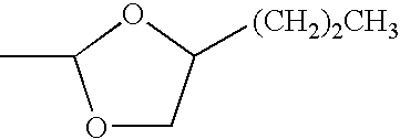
O1C(C)OCC1[(CH2)2CH3]
